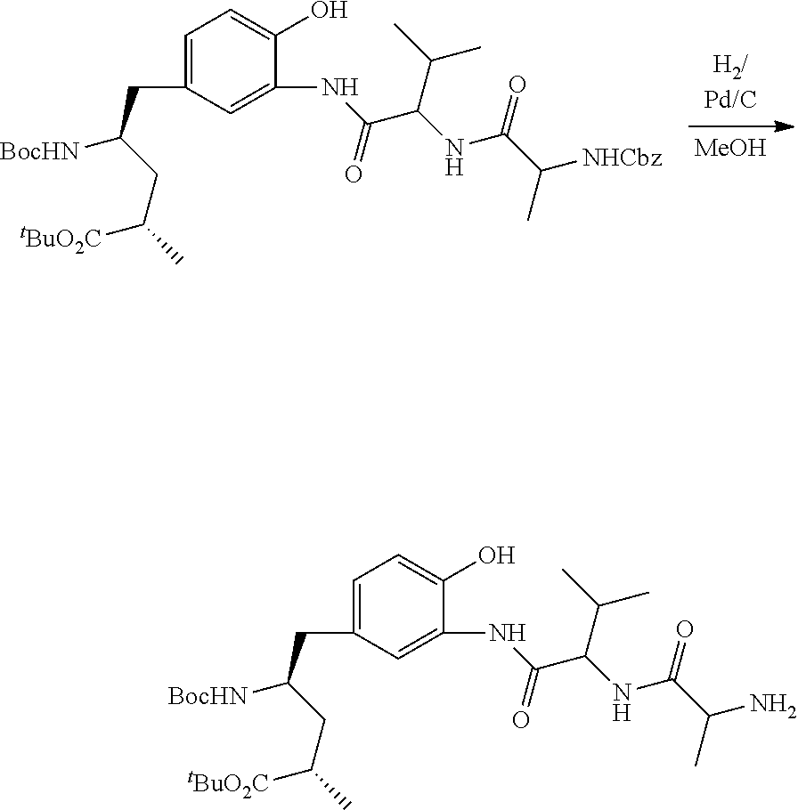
C1=C(CC([BocHN])CC([tBuO2C])C)C=C(NC(C(NC(C([NHCbz])C)=O)C(C)C)=O)C(O)=C1.[MeOH].C1=C(CC([BocHN])CC([tBuO2C])C)C=C(NC(C(NC(C(N)C)=O)C(C)C)=O)C(O)=C1
